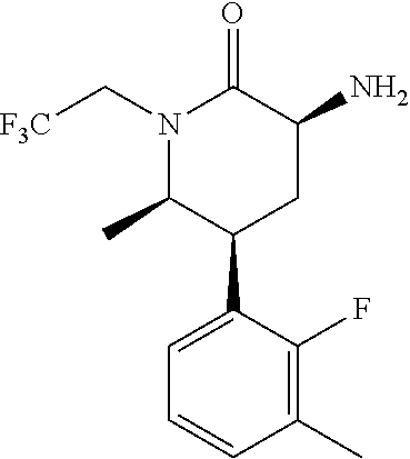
C1=C(C2C(C)N(C[F3C])C(=O)C(N)C2)C(F)=C(C)C=C1
